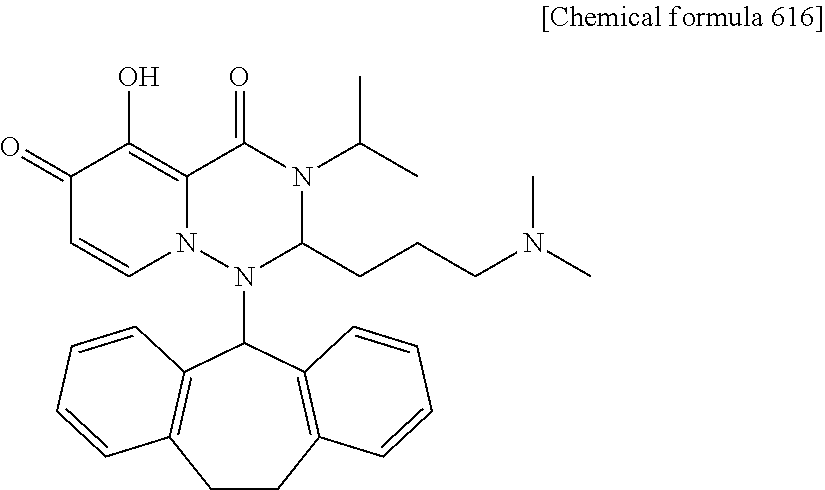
C1(=O)C=CN2C(=C1O)C(=O)N(C(C)C)C(CCCN(C)C)N2C1C2=C(CCC3=C1C=CC=C3)C=CC=C2
